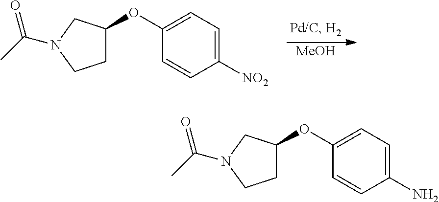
C1(OC2=CC=C(N)C=C2)CCN(C(C)=O)C1.C1(OC2=CC=C([NO2])C=C2)CCN(C(C)=O)C1.[MeOH]
